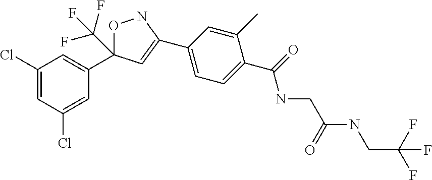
C1(Cl)=CC(Cl)=CC(C2(C(F)(F)F)ONC(C3=CC=C(C(NCC(=O)NCC(F)(F)F)=O)C(C)=C3)=C2)=C1
